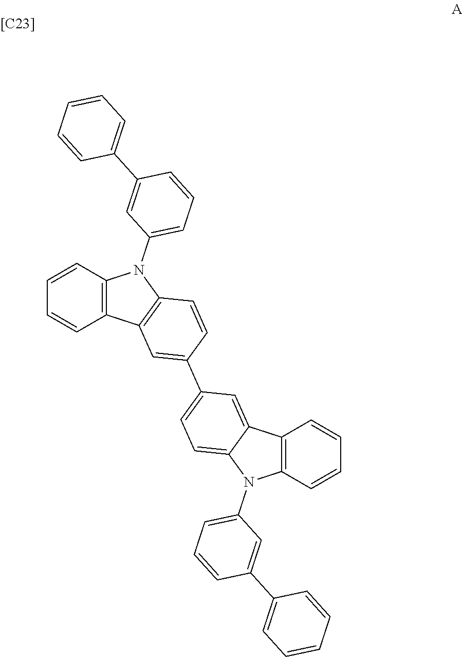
[[C23]].C1=CC2=C(C=C1)C1=C(N2C2=CC=CC(C3=CC=CC=C3)=C2)C=CC(C2=CC=C3C(=C2)C2=C(N3C3=CC=CC(C4=CC=CC=C4)=C3)C=CC=C2)=C1
